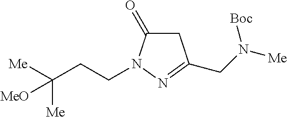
C1C(=O)N(CCC([Me])([Me])[MeO])N=C1CN([Me])[Boc]
